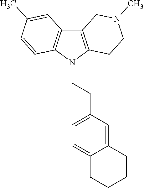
C12=C(N(CCC3=CC=C4C(=C3)CCCC4)C3=C1C=C(C)C=C3)CCN(C)C2
